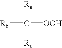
[Rb]C([Ra])([Rc])[OOH]
